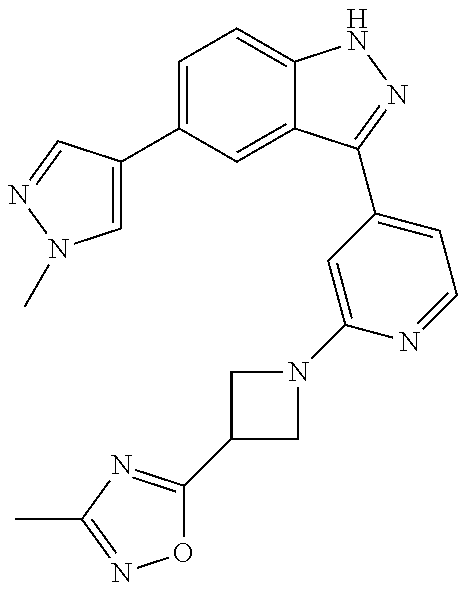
C1(C2=CN(C)N=C2)=CC=C2C(=C1)C(C1=CC=NC(N3CC(C4=NC(C)=NO4)C3)=C1)=NN2
